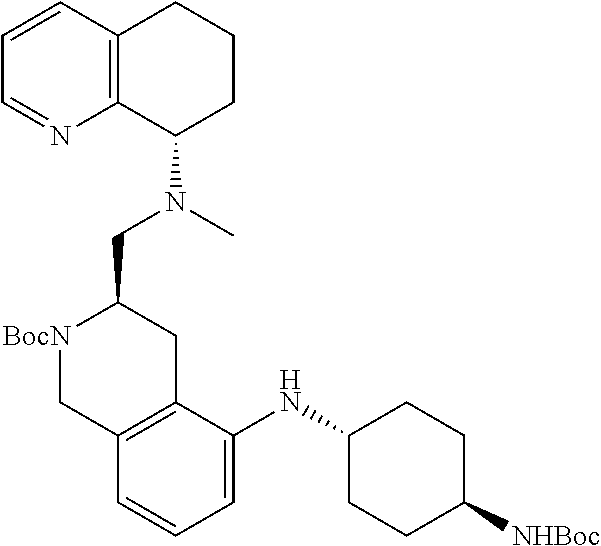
C12=C(C=CC=N1)CCCC2N(C)CC1[BocN]CC2=C(C1)C(NC1CCC([NHBoc])CC1)=CC=C2
